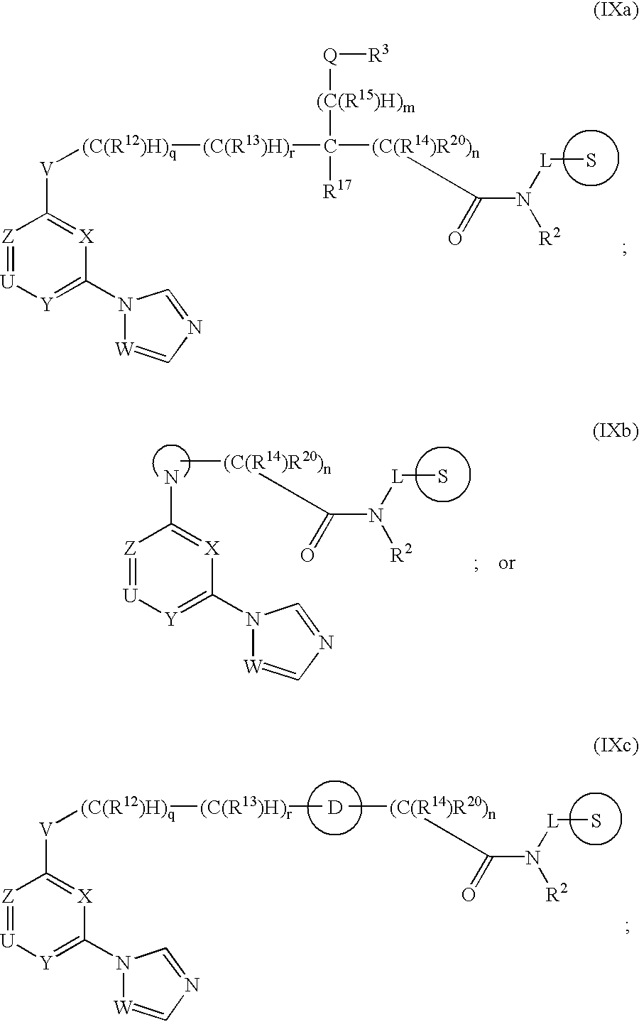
[Z]1=[U][Y]=C(N2[W]=CN=C2)[X]=C1[V][(C(R12)H)q][(C(R13)H)r]C([(C(R14)R20)n]C(N([L]S)[R2])=O)([(C(R15)H)m][Q][R3])[R17].[Z]1=[U][Y]=C(N2[W]=CN=C2)[X]=C1N.[(C(R14)R20)n](C(N([L]S)[R2])=O)C.[Z]1=[U][Y]=C(N2[W]=CN=C2)[X]=C1[V][(C(R12)H)q][(C(R13)H)r]C.[(C(R14)R20)n](C(N([L]S)[R2])=O)C.[D]
